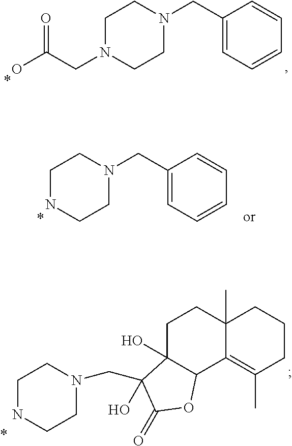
OC(CN1CCN(CC2=CC=CC=C2)CC1)=O.C1CN(CC2=CC=CC=C2)CCN1.C1CN(CC2(O)C3(O)C(C4=C(C)CCCC4(C)CC3)OC2=O)CCN1
